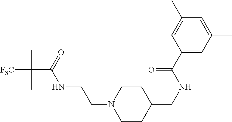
[F3C]C(C(=O)NCCN1CCC(CNC(C2=CC(C)=CC(C)=C2)=O)CC1)(C)C
